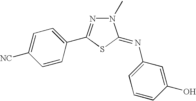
C1=CC(C2=NN(C)C(=NC3=CC=CC(O)=C3)S2)=CC=C1[NC]
